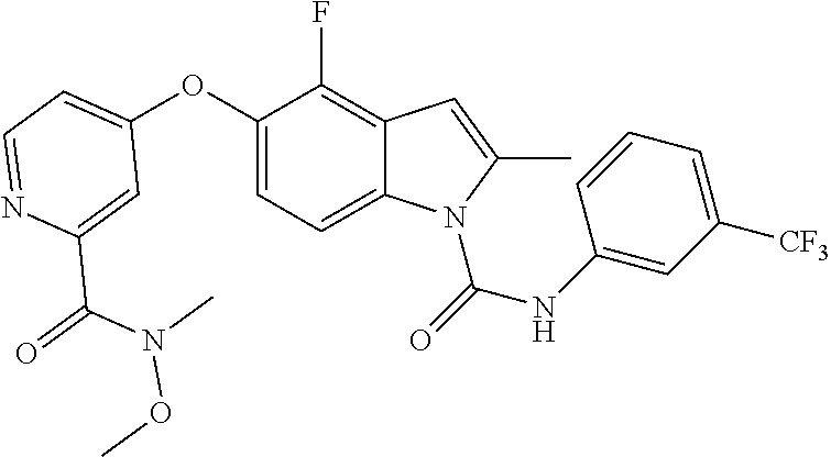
C1=C(C(=O)N(OC)C)N=CC=C1OC1=CC=C2C(=C1F)C=C(C)N2C(=O)NC1=CC([CF3])=CC=C1
